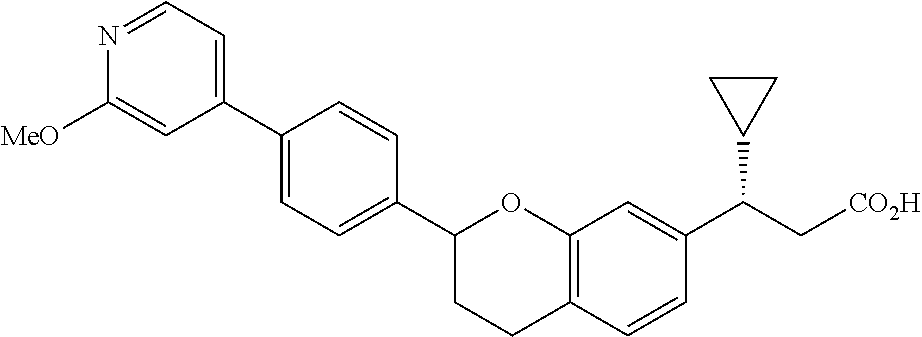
C1(C2=CC=C(C3CCC4=C(O3)C=C(C(C[CO2H])C3CC3)C=C4)C=C2)=CC=NC([MeO])=C1
